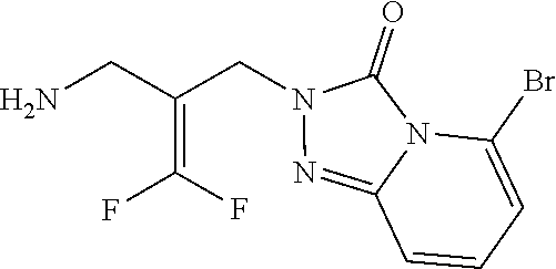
C1=CC2=NN(CC(=C(F)F)CN)C(=O)N2C(Br)=C1
